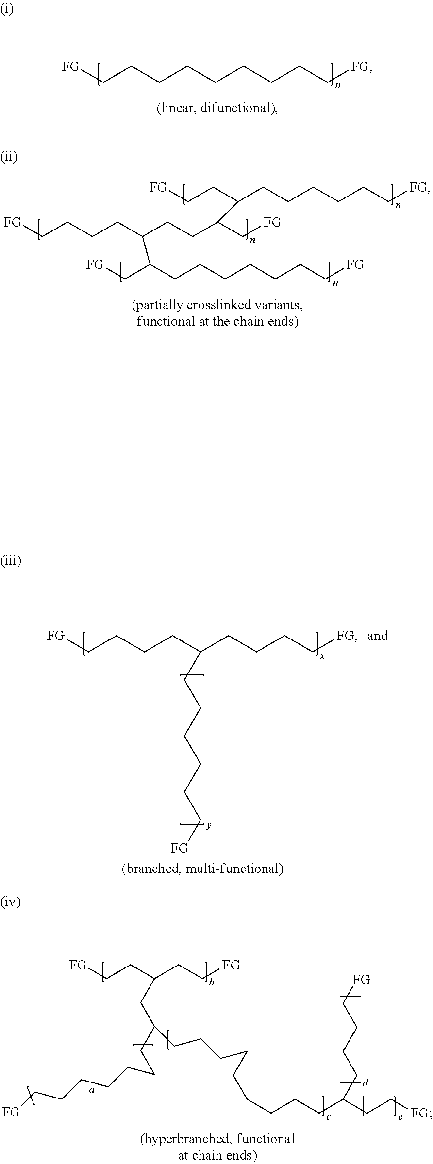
[FG]CCCCCCCCC[FG].C(CCCC[FG])CC(CC[FG])C(CCC(CCCC[FG])C(CCCCCCC[FG])C[FG])C[FG].[FG]CCCCCCC(CCCC[FG])CCCC[FG].[FG]CCCCCCCC(CC(CC[FG])CC[FG])CCCCCCCCCC(CC[FG])CCCC[FG]
